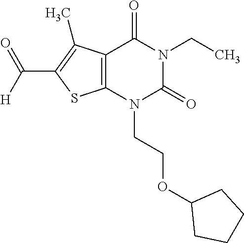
C12=C(N(CCOC3CCCC3)C(=O)N(CC)C1=O)SC(C(=O)[H])=C2C
